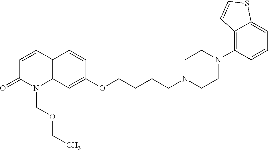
C12=C(C=C(OCCCCN3CCN(C4=C5C(=CC=C4)SC=C5)CC3)C=C1)N(COCC)C(=O)C=C2
